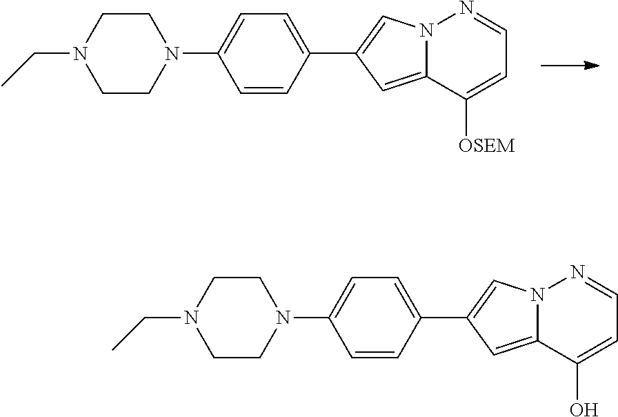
C1CN(C2=CC=C(C3=CN4C(=C3)C([OSEM])=CC=N4)C=C2)CCN1CC.C1CN(C2=CC=C(C3=CN4C(=C3)C(O)=CC=N4)C=C2)CCN1CC
